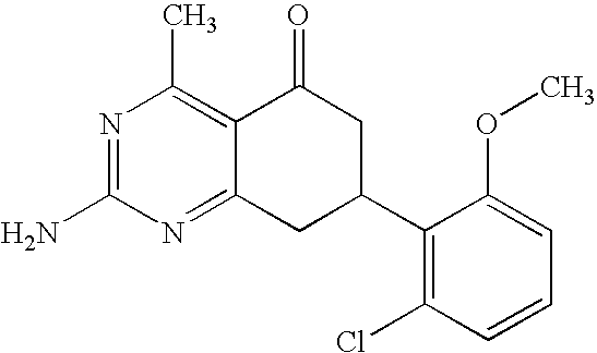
C12=NC(N)=NC(C)=C1C(=O)CC(C1=C(Cl)C=CC=C1OC)C2
